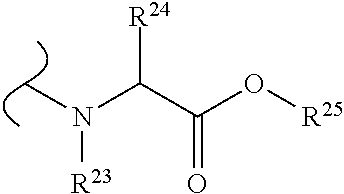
C(C(O[R25])=O)(N(C)[R23])[R24]
